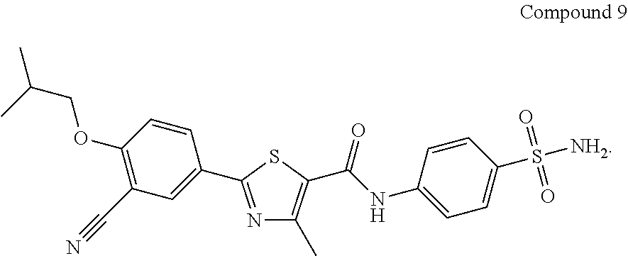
N1=C(C2=CC(C#N)=C(OCC(C)C)C=C2)SC(C(=O)NC2=CC=C(S([NH2])(=O)=O)C=C2)=C1C
